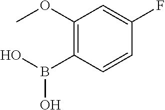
C1(B(O)O)=C(OC)C=C(F)C=C1
